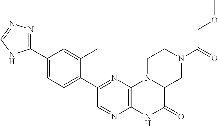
C1(C2=NC3=C(N=C2)NC(=O)C2N3CCN(C(COC)=O)C2)=CC=C(C2=NN=CN2)C=C1C
